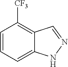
C1=CC=C2C(=C1[CF3])C=NN2
